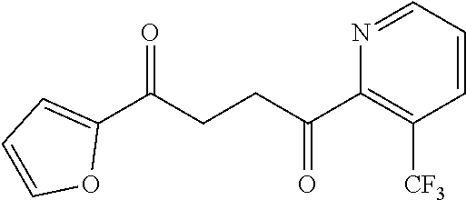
C1(C(CCC(C2=C([CF3])C=CC=N2)=O)=O)=CC=CO1
